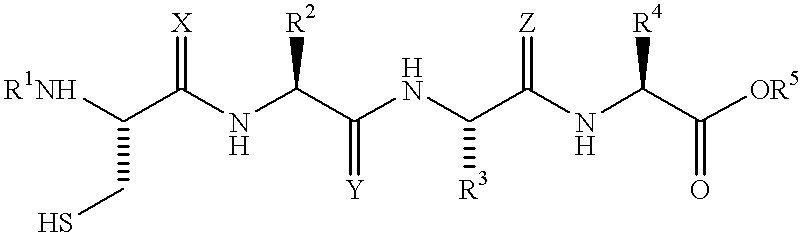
[R1NH]C(C(NC(C(NC(C(NC(C([OR5])=O)[R4])=[Z])[R3])=[Y])[R2])=[X])CS
